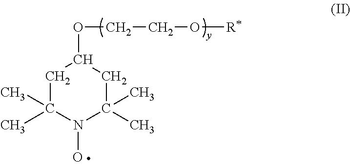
C1C(C)(C)N(O)C(C)(C)CC1OCCO[R*]
